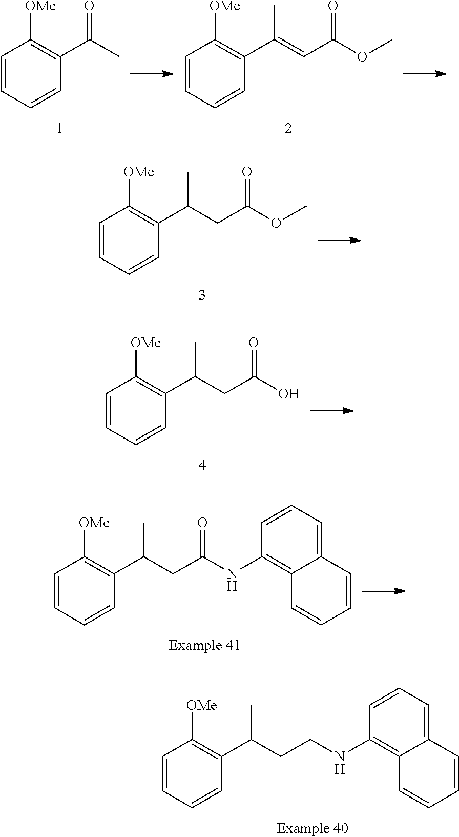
[OMe]C1=C(C(C)=O)C=CC=C1.[OMe]C1=C(C(=CC(OC)=O)C)C=CC=C1.[OMe]C1=C(C(CC(OC)=O)C)C=CC=C1.[OMe]C1=C(C(CC(O)=O)C)C=CC=C1.[OMe]C1=C(C(CCNC2=C3C(=CC=C2)C=CC=C3)C)C=CC=C1.[OMe]C1=C(C(CC(NC2=C3C(=CC=C2)C=CC=C3)=O)C)C=CC=C1
